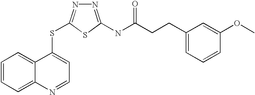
C1=CC=C2C(=C1)C(SC1=NN=C(NC(=O)CCC3=CC=CC(OC)=C3)S1)=CC=N2
